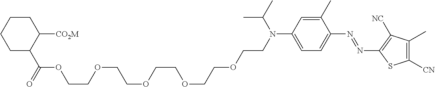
C1(C)=CC(N(CCOCCOCCOCCOCCOC(C2C([CO2M])CCCC2)=O)C(C)C)=CC=C1N=NC1=C([NC])C(C)=C([CN])S1
